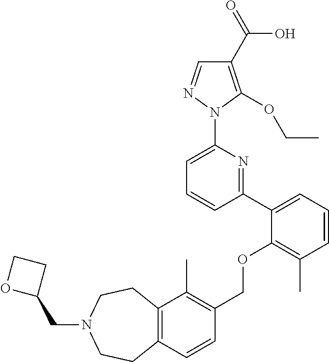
C1(C2=CC=CC(C)=C2OCC2=C(C)C3=C(C=C2)CCN(CC2CCO2)CC3)=NC(N2N=CC(C(=O)O)=C2OCC)=CC=C1
